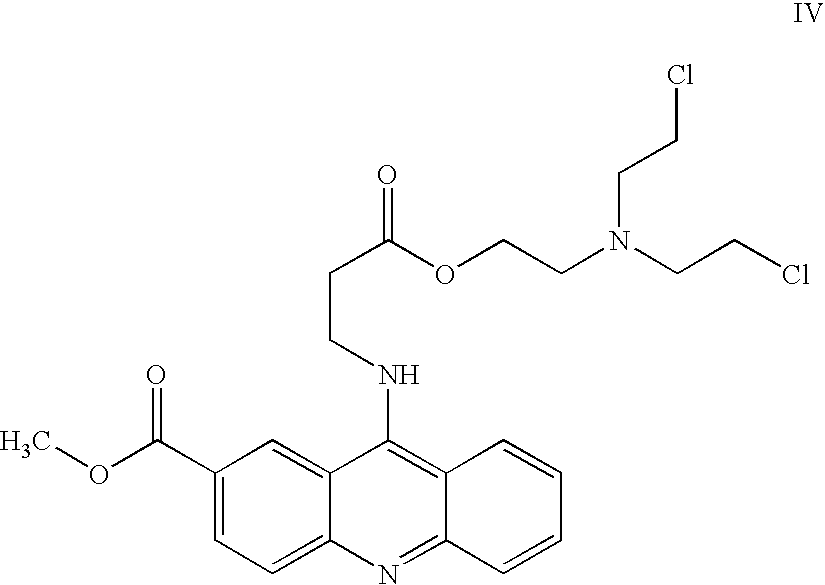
C1(C(OC)=O)=CC=C2C(=C1)C(NCCC(=O)OCCN(CCCl)CCCl)=C1C(=N2)C=CC=C1
